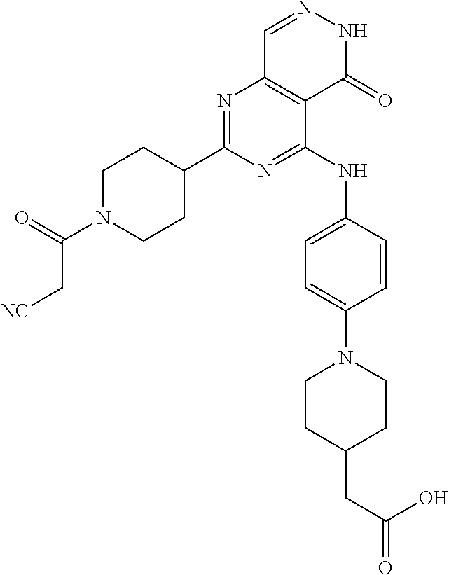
N1=C(C2CCN(C(=O)C[NC])CC2)N=C(NC2=CC=C(N3CCC(CC(=O)O)CC3)C=C2)C2=C1C=NNC2=O
